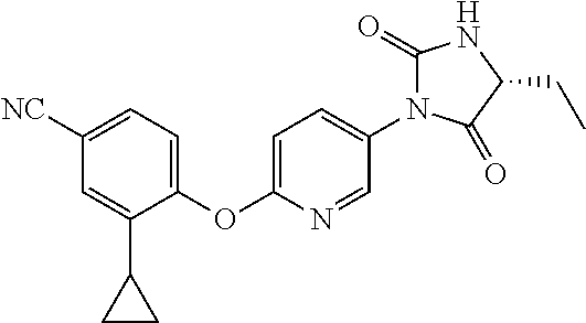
C1([NC])=CC=C(OC2=CC=C(N3C(=O)NC(CC)C3=O)C=N2)C(C2CC2)=C1
